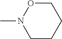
C1CCCON1C
